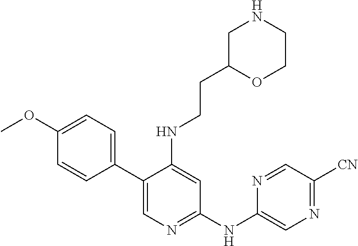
C1(C2=CC=C(OC)C=C2)=CN=C(NC2=CN=C([CN])C=N2)C=C1NCCC1OCCNC1
